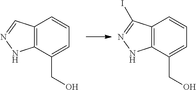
C12=C(C(CO)=CC=C1)NN=C2.C12=C(C(CO)=CC=C1)NN=C2I
